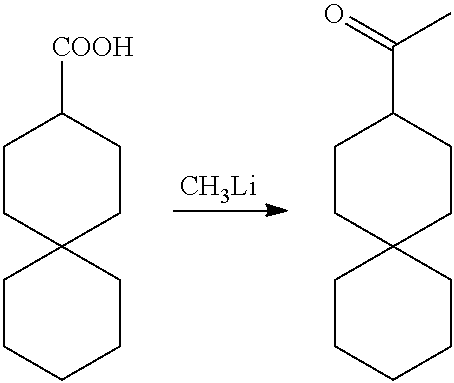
[CH3Li].C1CC2(CCC1[COOH])CCCCC2.C1CC2(CCC1C(=O)C)CCCCC2
